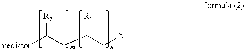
[mediator]C(CC(C[X])[R1])[R2]
